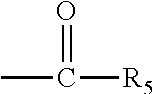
CC(=O)[R5]
